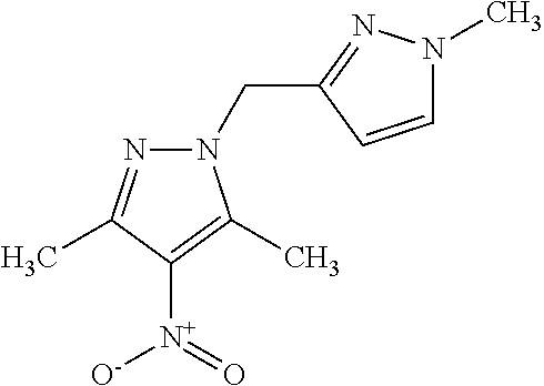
N1(CC2=NN(C)C=C2)N=C(C)C([N+](=O)[O-])=C1C
